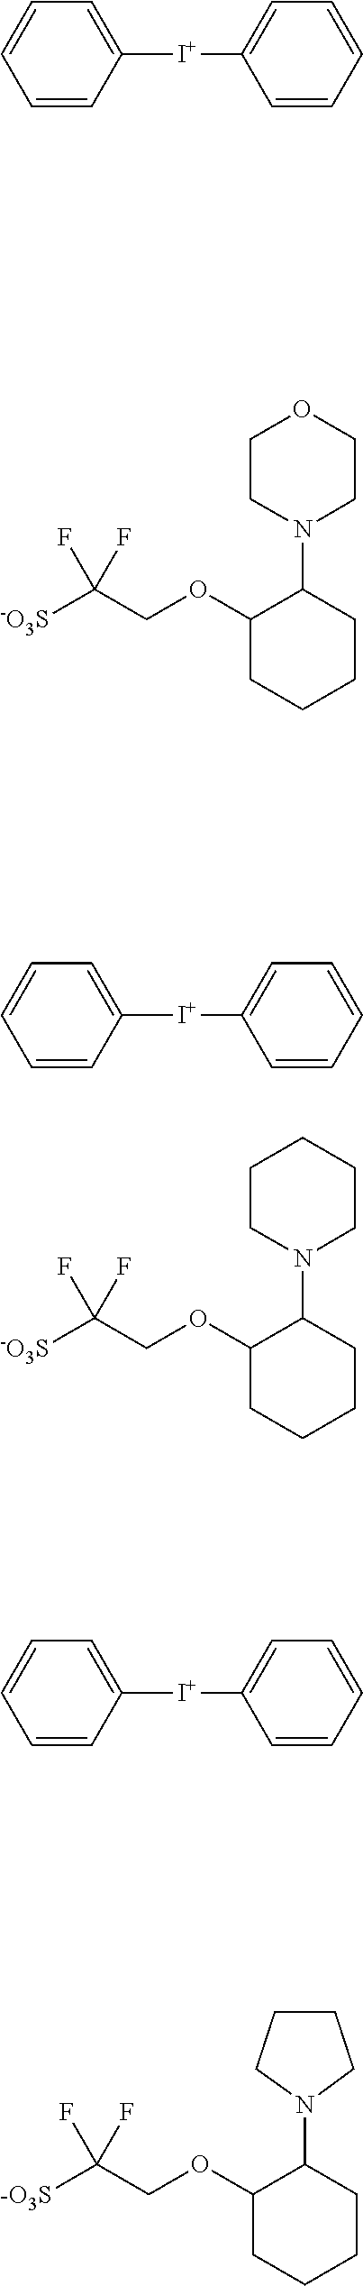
[-O3S]C(COC1CCCCC1N1CCOCC1)(F)F.[-O3S]C(COC1CCCCC1N1CCCCC1)(F)F.[-O3S]C(COC1CCCCC1N1CCCC1)(F)F.C1([I+]C2=CC=CC=C2)=CC=CC=C1.C1([I+]C2=CC=CC=C2)=CC=CC=C1.C1([I+]C2=CC=CC=C2)=CC=CC=C1
